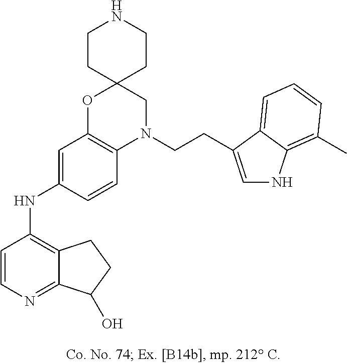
C1=CN=C2C(=C1NC1=CC3=C(C=C1)N(CCC1=CNC4=C(C)C=CC=C41)CC1(O3)CCNCC1)CCC2O
